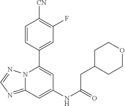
C12=NC=NN1C(C1=CC(F)=C([CN])C=C1)=CC(NC(=O)CC1CCOCC1)=C2
